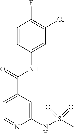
C1=C(C(=O)NC2=CC(Cl)=C(F)C=C2)C=C(NS(C)(=O)=O)N=C1
